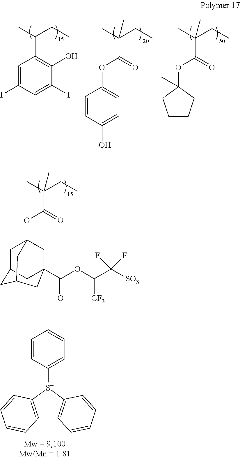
C1=CC([S+]2C3=C(C4=C2C=CC=C4)C=CC=C3)=CC=C1.C1=C(I)C=C(I)C(O)=C1C(CC)C.C1CCC(C)(OC(C(C)(CC)C)=O)C1.C1(OC(C(C)(CC)C)=O)=CC=C(O)C=C1.C12(OC(C(C)(CC)C)=O)CC3CC(C1)CC(C(OC(C([SO3-])(F)F)[CF3])=O)(C2)C3
